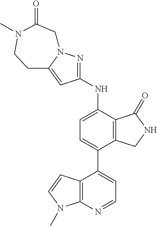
C1(NC2=CC=C(C3=CC=NC4=C3C=CN4C)C3=C2C(=O)NC3)=NN2C(=C1)CCN(C)C(=O)C2
